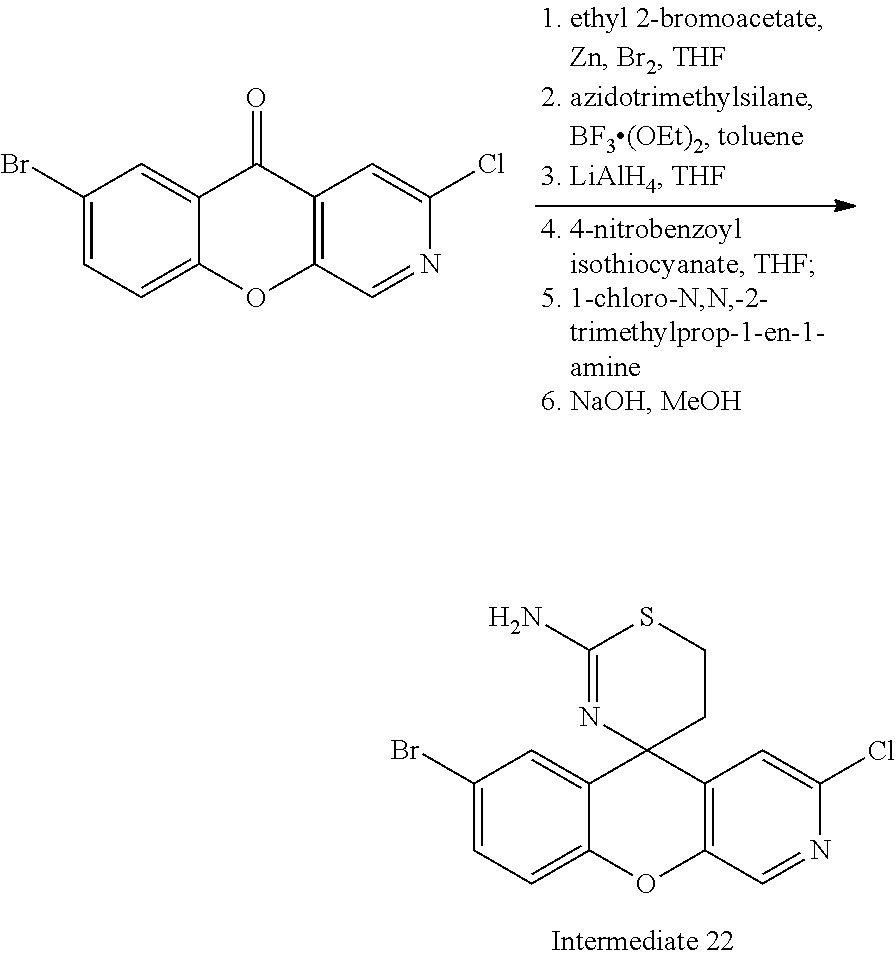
C12=CC=C(Br)C=C1C(=O)C1=C(O2)C=NC(Cl)=C1.C12=CC=C(Br)C=C1C1(C3=C(O2)C=NC(Cl)=C3)CCSC(N)=N1
